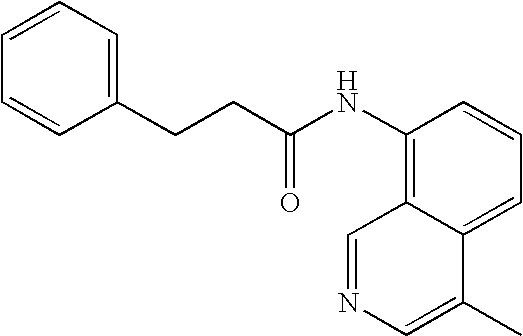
C1=CC=C(CCC(NC2=C3C(=CC=C2)C(C)=CN=C3)=O)C=C1
